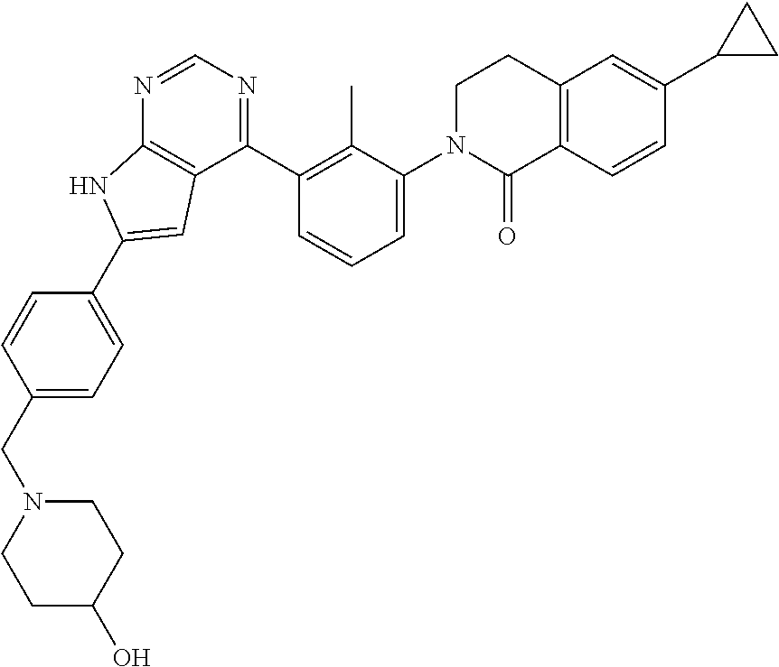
C1(CN2CCC(O)CC2)=CC=C(C2=CC3=C(N=CN=C3C3=C(C)C(N4C(=O)C5=C(CC4)C=C(C4CC4)C=C5)=CC=C3)N2)C=C1
